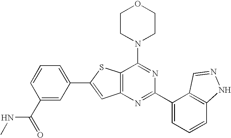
C1CN(C2=NC(C3=CC=CC4=C3C=NN4)=NC3=C2SC(C2=CC=CC(C(NC)=O)=C2)=C3)CCO1
